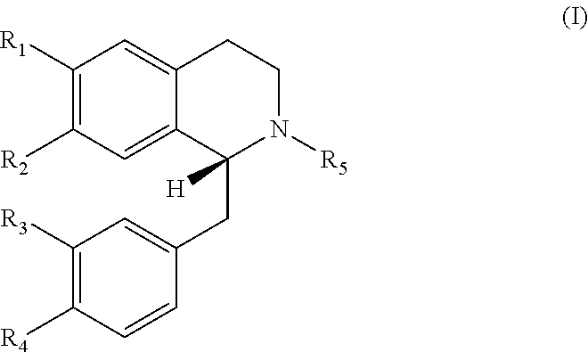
C1([R1])=C([R2])C=C2C(=C1)CCN([R5])C2(CC1=CC([R3])=C([R4])C=C1)[H]
